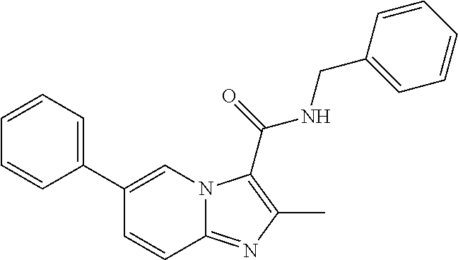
C1(C2=CN3C(=NC(C)=C3C(=O)NCC3=CC=CC=C3)C=C2)=CC=CC=C1
